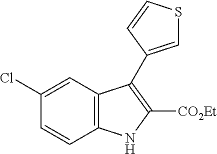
C1(Cl)=CC2=C(C=C1)NC([CO2Et])=C2C1=CSC=C1
